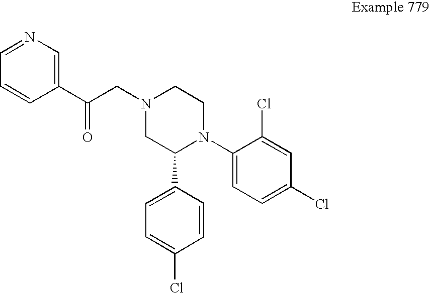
C1(C(CN2CC(C3=CC=C(Cl)C=C3)N(C3=CC=C(Cl)C=C3Cl)CC2)=O)=CN=CC=C1
